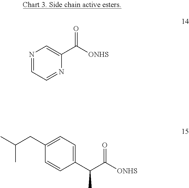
N1=CC=NC(C([ONHS])=O)=C1.CC(CC1=CC=C(C(C([ONHS])=O)C)C=C1)C
